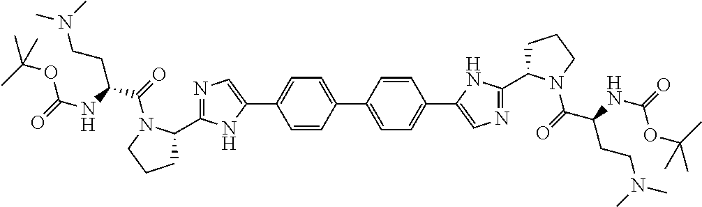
C1=CC(C2=CC=C(C3=CN=C(C4CCCN4C(=O)C(NC(=O)OC(C)(C)C)CCN(C)C)N3)C=C2)=CC=C1C1=CN=C(C2CCCN2C(=O)C(NC(=O)OC(C)(C)C)CCN(C)C)N1
